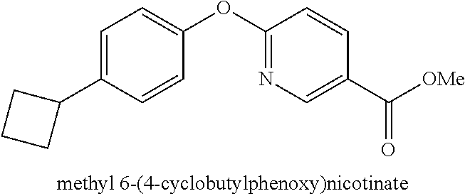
C1=C(C2CCC2)C=CC(OC2=NC=C(C([OMe])=O)C=C2)=C1
